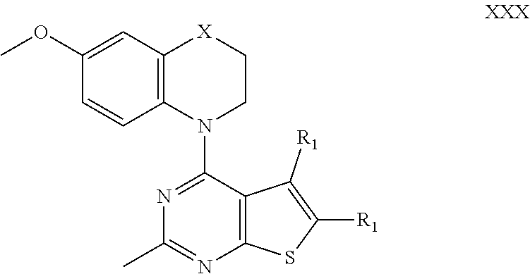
C12=C(C(N3CC[X]C4=C3C=CC(OC)=C4)=NC(C)=N1)C([R1])=C([R1])S2
